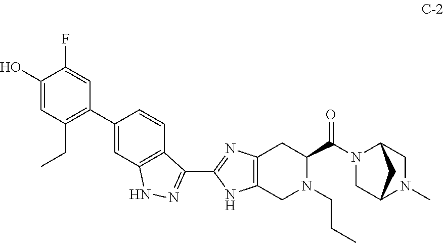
C12CN(C(C3CC4=C(NC(C5=NNC6=C5C=CC(C5=C(CC)C=C(O)C(F)=C5)=C6)=N4)CN3CCC)=O)C(C1)CN2C
